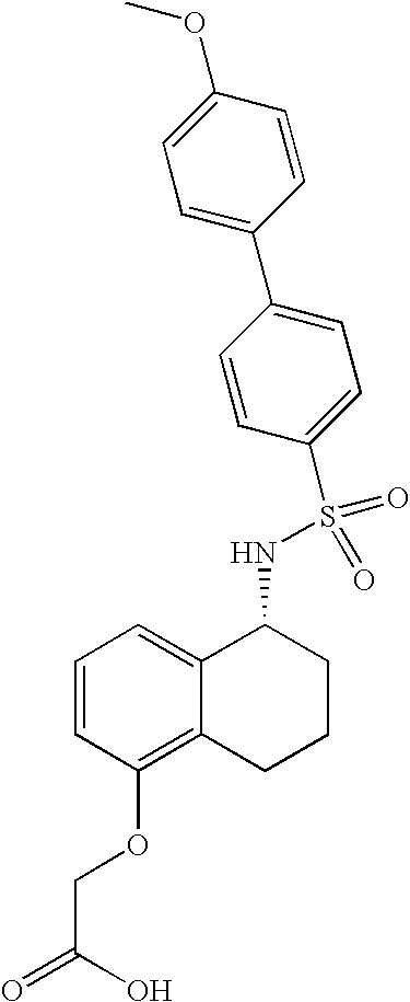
C1=CC(OCC(=O)O)=C2C(=C1)C(NS(C1=CC=C(C3=CC=C(OC)C=C3)C=C1)(=O)=O)CCC2
